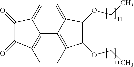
C12=C3C=CC4=C1C(=CC=C2C(=O)C3=O)C(OCC)=C4OCC
